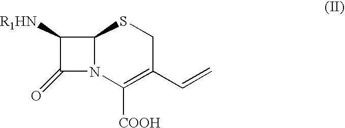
C1([R1HN])C(=O)N2C1SCC(C=C)=C2[COOH]
